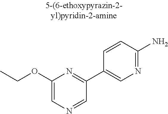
C1(OCC)=CN=CC(C2=CN=C(N)C=C2)=N1
